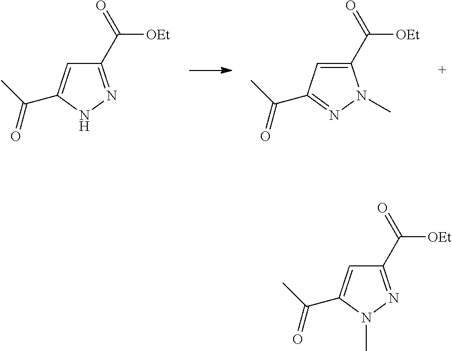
C1(C([OEt])=O)=NNC(C(C)=O)=C1.C1(C([OEt])=O)=CC(C(C)=O)=NN1C.C1(C([OEt])=O)=NN(C)C(C(C)=O)=C1
